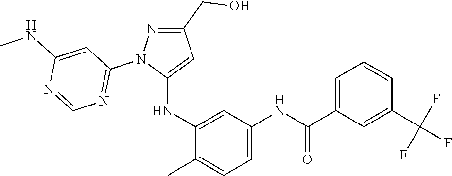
C1(CO)=NN(C2=NC=NC(NC)=C2)C(NC2=CC(NC(C3=CC=CC(C(F)(F)F)=C3)=O)=CC=C2C)=C1
